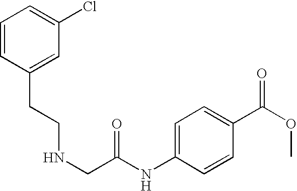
N(CC(NC1=CC=C(C(OC)=O)C=C1)=O)CCC1=CC(Cl)=CC=C1
